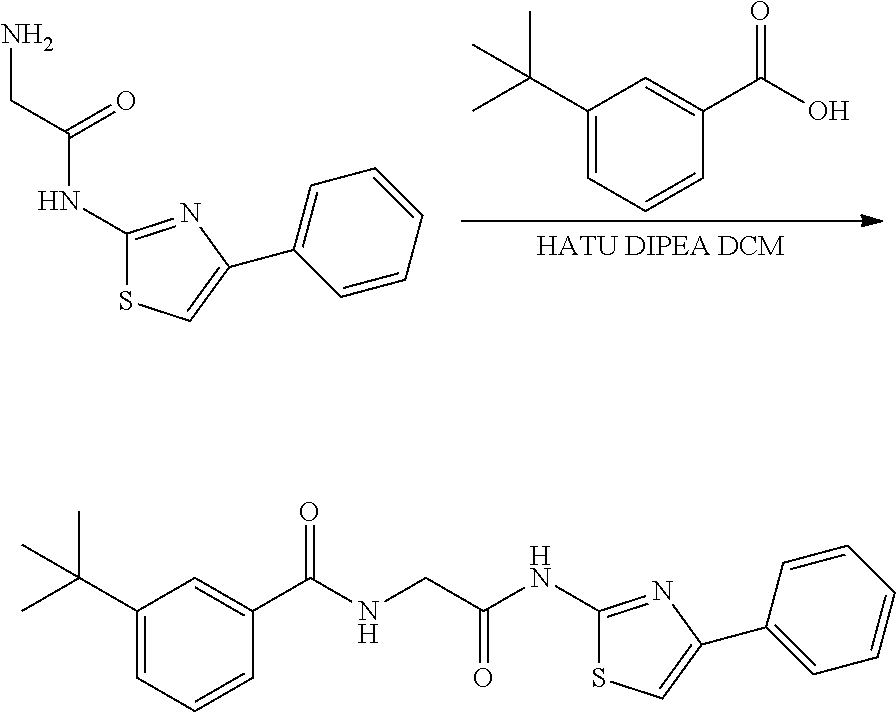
C1(NC(=O)CN)=NC(C2=CC=CC=C2)=CS1.C(=O)(O)C1=CC(C(C)(C)C)=CC=C1.C(=O)(NCC(NC1=NC(C2=CC=CC=C2)=CS1)=O)C1=CC(C(C)(C)C)=CC=C1
